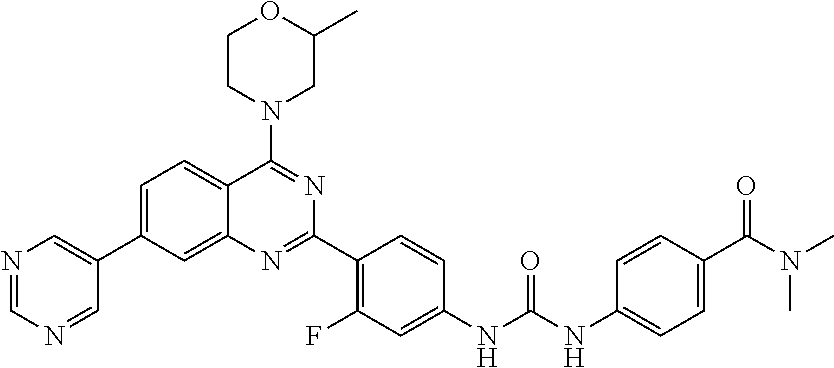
C1=C(C2=CN=CN=C2)C=C2C(=C1)C(N1CC(C)OCC1)=NC(C1=C(F)C=C(NC(NC3=CC=C(C(N(C)C)=O)C=C3)=O)C=C1)=N2
